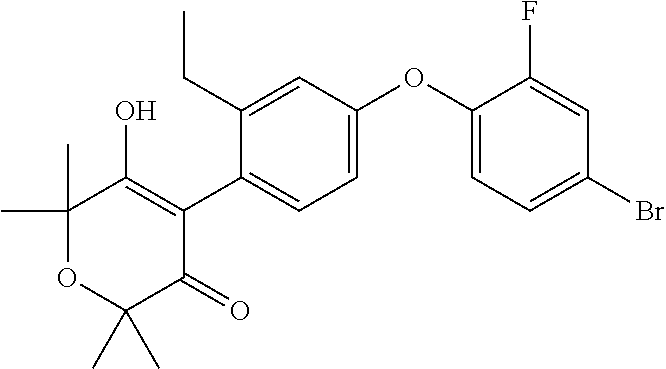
C1=C(OC2=CC=C(Br)C=C2F)C=C(CC)C(C2=C(O)C(C)(C)OC(C)(C)C2=O)=C1
